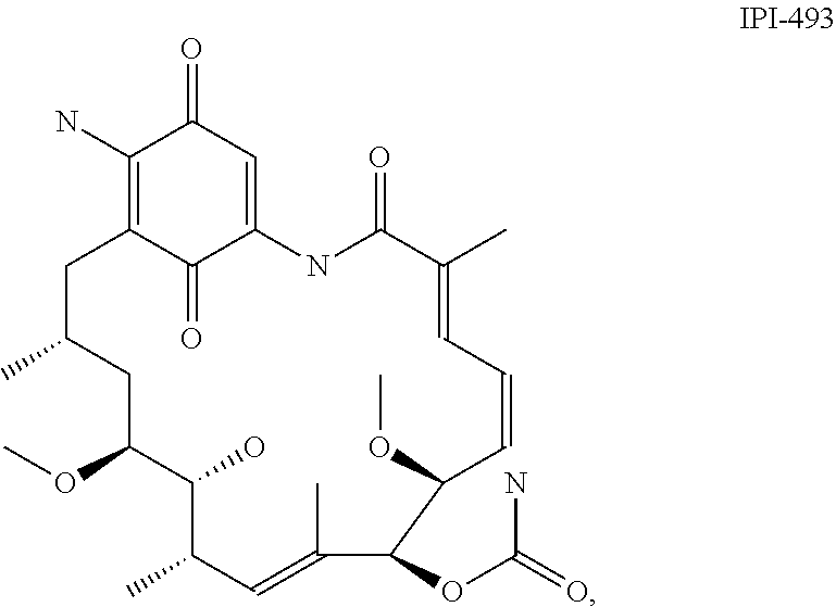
O=C1C=C2C(=O)C(=C1N)CC(C)CC(OC)C(O)C(C)C=C(C)C(OC(=O)N)C(OC)C=CC=C(C)C(=O)N2
